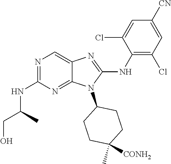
N1=C(NC(CO)C)N=C2C(=C1)N=C(NC1=C(Cl)C=C([CN])C=C1Cl)N2C1CCC([CONH2])(C)CC1
